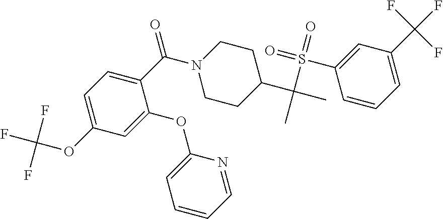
O(C1=CC=C(C(N2CCC(C(C)(S(=O)(=O)C3=CC(C(F)(F)F)=CC=C3)C)CC2)=O)C(OC2=CC=CC=N2)=C1)C(F)(F)F
